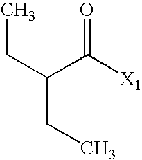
C(C([X1])=O)(CC)CC
